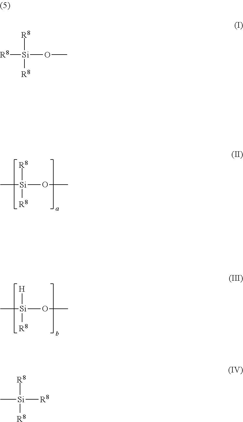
C[Si]([R8])([R8])[R8].[R8][Si]([R8])([R8])OC.C[Si]([R8])([R8])OC.C[Si]([H])([R8])OC
